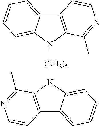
C12=C(N([(CH2)5]N3C4=C(C5=CC=CC=C35)C=CN=C4C)C3=CC=CC=C13)C(C)=NC=C2
